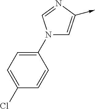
N1(C2=CC=C(Cl)C=C2)C=C(->C)N=C1
